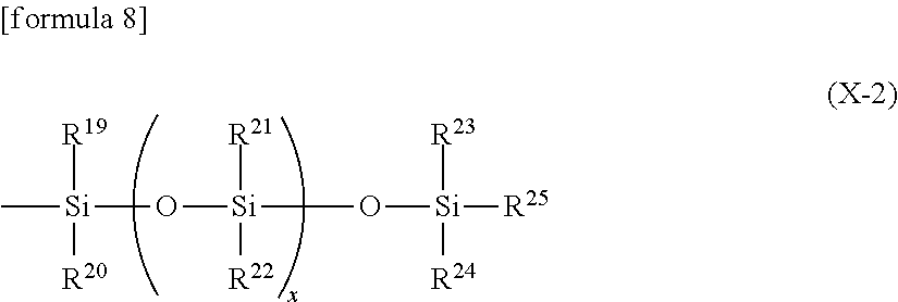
C[Si]([R19])([R20])O[Si]([R21])([R22])O[Si]([R23])([R24])[R25]
